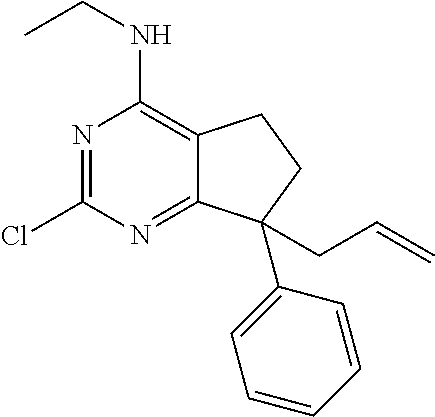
N1=C(Cl)N=C2C(=C1NCC)CCC2(C1=CC=CC=C1)CC=C
